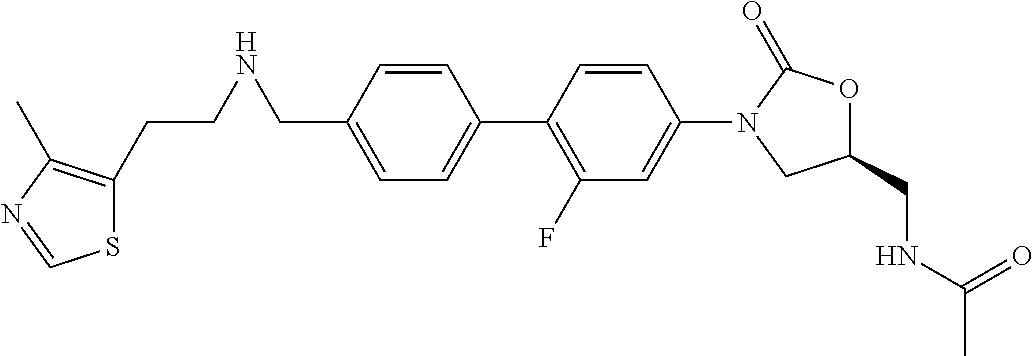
C1=C(CNCCC2=C(C)N=CS2)C=CC(C2=C(F)C=C(N3CC(CNC(C)=O)OC3=O)C=C2)=C1
